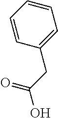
C1=CC=CC(CC(O)=O)=C1
